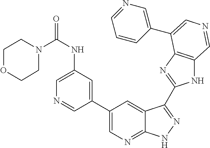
C1(C2=CN=C3C(=C2)C(C2=NC4=C(N2)C=NC=C4C2=CN=CC=C2)=NN3)=CC(NC(=O)N2CCOCC2)=CN=C1
